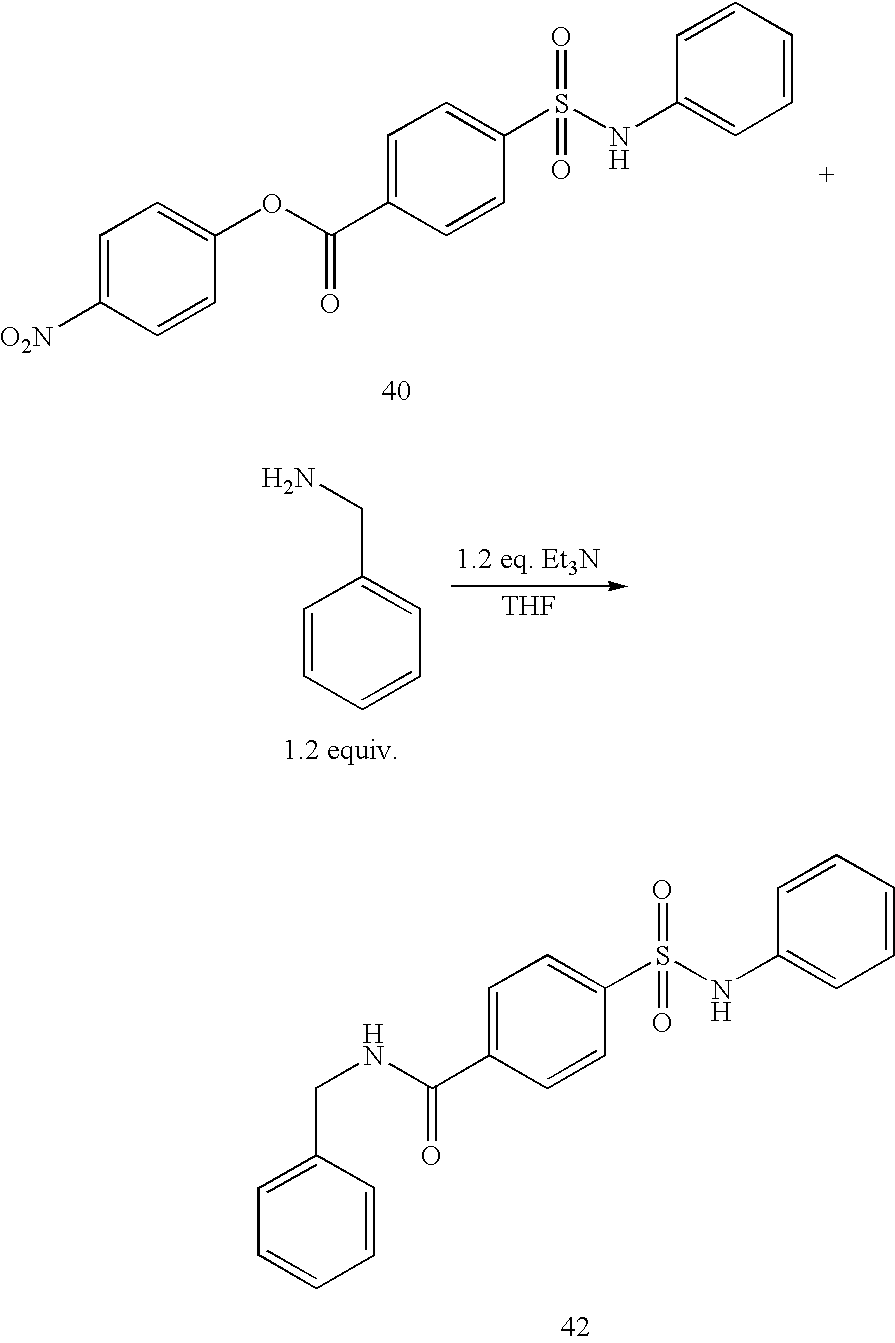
C1=C([O2N])C=CC(OC(C2=CC=C(S(NC3=CC=CC=C3)(=O)=O)C=C2)=O)=C1.C1=CC=CC=C1CN.[THF].C1(CNC(C2=CC=C(S(NC3=CC=CC=C3)(=O)=O)C=C2)=O)=CC=CC=C1
